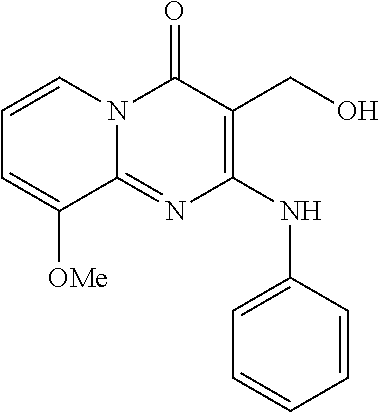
C1=CC=CC(NC2=C(CO)C(=O)N3C(=N2)C([OMe])=CC=C3)=C1
